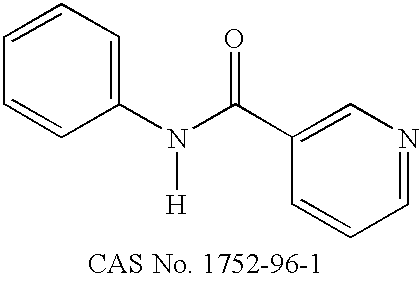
C1=CC=CC(N(C(C2=CN=CC=C2)=O)[H])=C1
